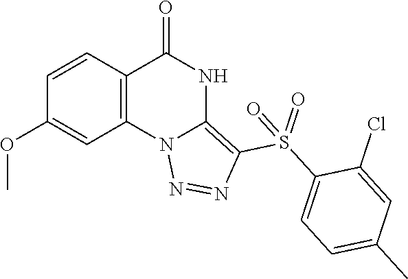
C1(OC)=CC2=C(C=C1)C(=O)NC1=C(S(C3=CC=C(C)C=C3Cl)(=O)=O)N=NN21
